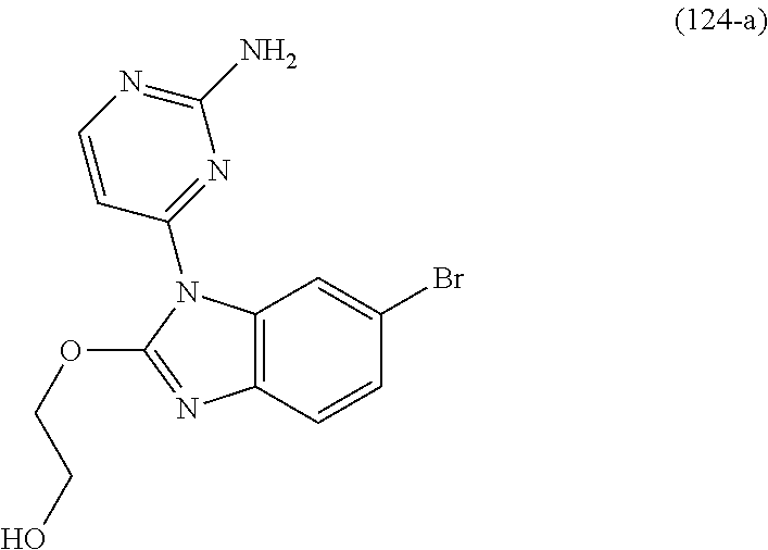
C12=C(C=CC(Br)=C1)N=C(OCCO)N2C1=NC(N)=NC=C1
